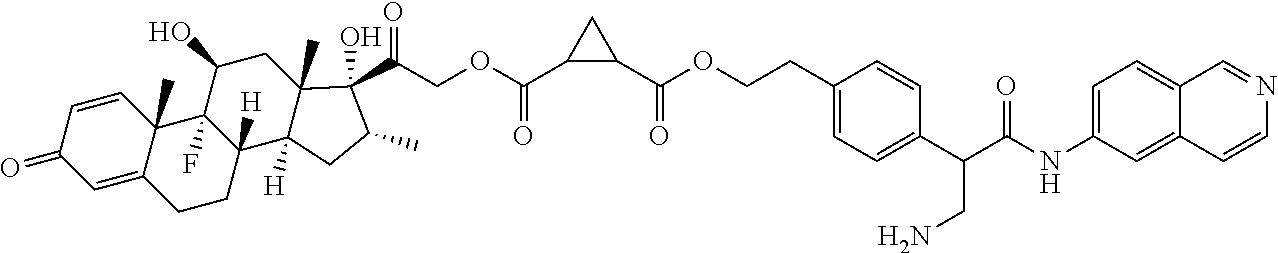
C1=CC2(C)C(=CC1=O)CCC1([H])C2(F)C(O)CC2(C)C1([H])CC(C)C2(C(=O)COC(C1CC1C(OCCC1=CC=C(C(C(NC2=CC=C3C(=C2)C=CN=C3)=O)CN)C=C1)=O)=O)O
